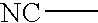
[NC]C
